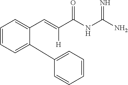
C1=CC=C(C2=CC=CC=C2)C(C=C(C(NC(N)=N)=O)[H])=C1
